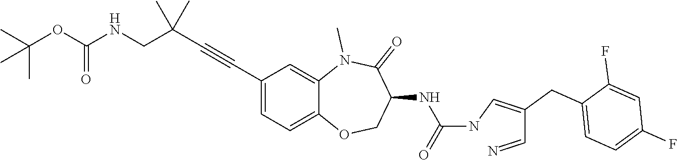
C(C(=CNC(=O)NC1C(=O)N(C)C2=CC(C#CC(C)(C)CNC(OC(C)(C)C)=O)=CC=C2OC1)CC1=CC=C(F)C=C1F)=N
